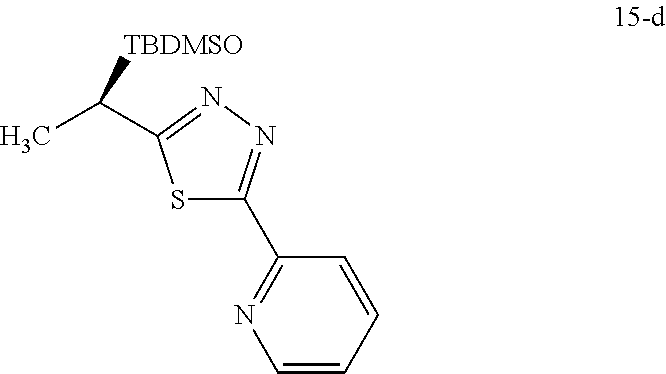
S1C(C2=NC=CC=C2)=NN=C1C(C)[TBDMSO]
